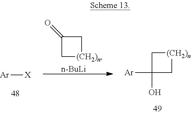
C1C([Ar])(O)C[(CH2)n]1.C1(=O)C[(CH2)n]C1.[n-BuLi].[Ar][X]
